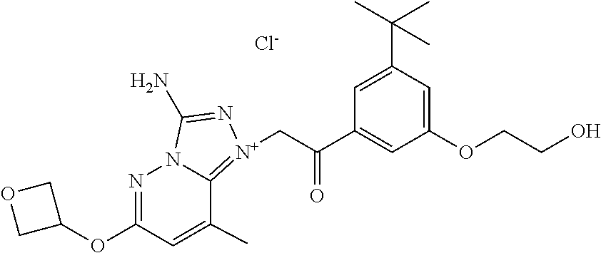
N1=C(OC2COC2)C=C(C)C2=[N+](CC(C3=CC(OCCO)=CC(C(C)(C)C)=C3)=O)N=C(N)N12.[Cl-]
